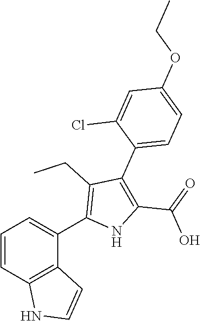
C1=CC2=C(C(C3=C(CC)C(C4=CC=C(OCC)C=C4Cl)=C(C(=O)O)N3)=C1)C=CN2
